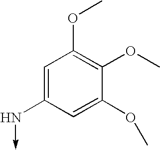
C1=C(N->C)C=C(OC)C(OC)=C1OC
